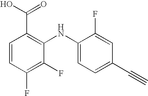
C1=CC(F)=C(F)C(NC2=CC=C(C#C)C=C2F)=C1C(O)=O
